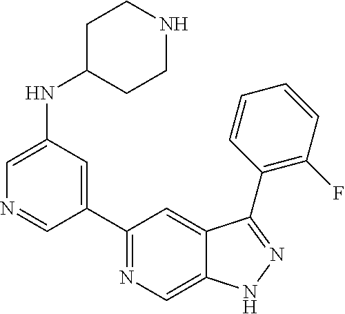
C1(NC2CCNCC2)=CN=CC(C2=NC=C3C(=C2)C(C2=C(F)C=CC=C2)=NN3)=C1
